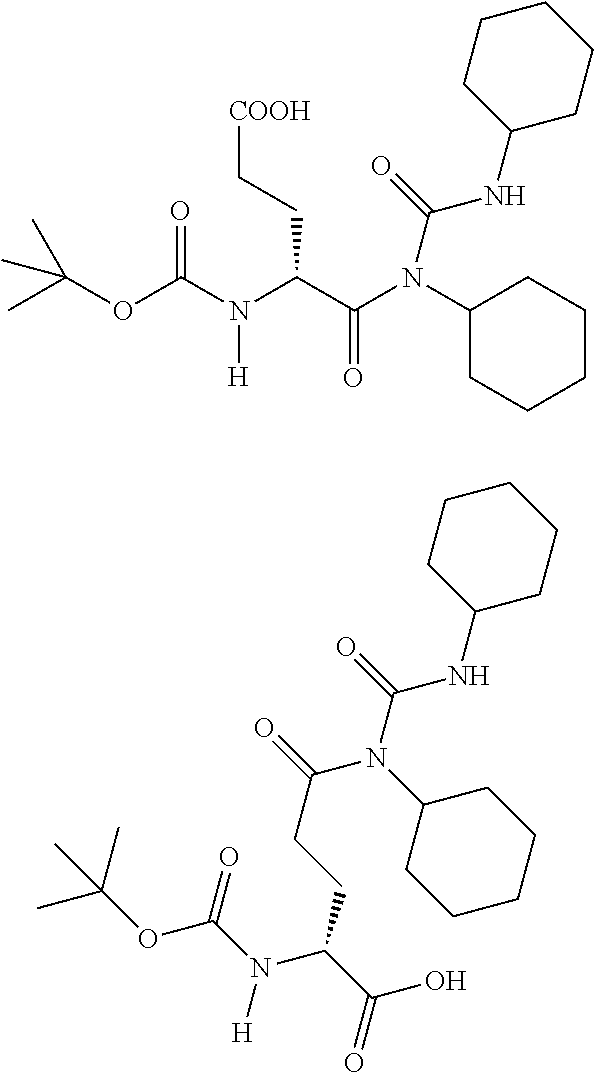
C1(N(C(C(N(C(OC(C)(C)C)=O)[H])CC[COOH])=O)C(=O)NC2CCCCC2)CCCCC1.O=C(N(C(NC1CCCCC1)=O)C1CCCCC1)CCC(C(=O)O)N(C(=O)OC(C)(C)C)[H]
